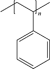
C1=CC(C(CC)C)=CC=C1
